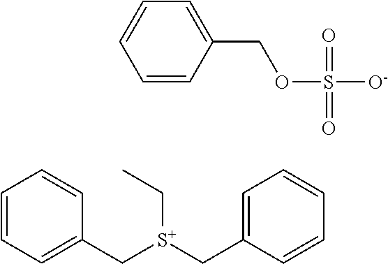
C1=CC=C(C[S+](CC2=CC=CC=C2)CC)C=C1.C1=CC(COS([O-])(=O)=O)=CC=C1
